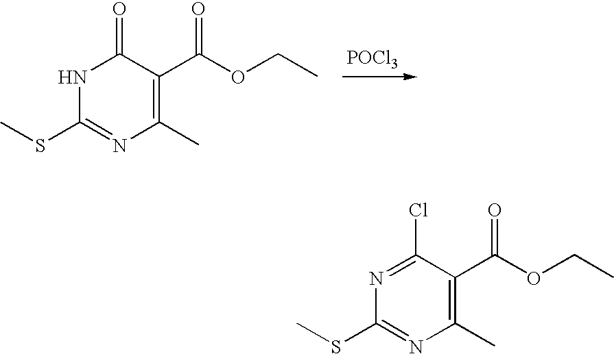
[POCl3].N1C(SC)=NC(C)=C(C(=O)OCC)C1=O.N1=C(Cl)C(C(OCC)=O)=C(C)N=C1SC
